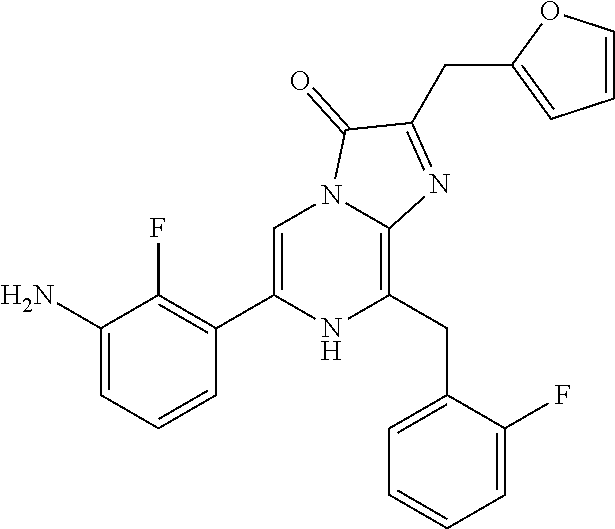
C1(N)=CC=CC(C2=CN3C(=C(CC4=CC=CC=C4F)N2)N=C(CC2=CC=CO2)C3=O)=C1F
